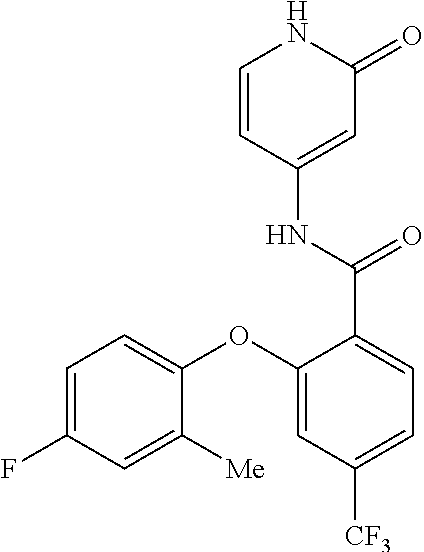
C1=C(F)C=C([Me])C(OC2=CC([CF3])=CC=C2C(NC2=CC(=O)NC=C2)=O)=C1
